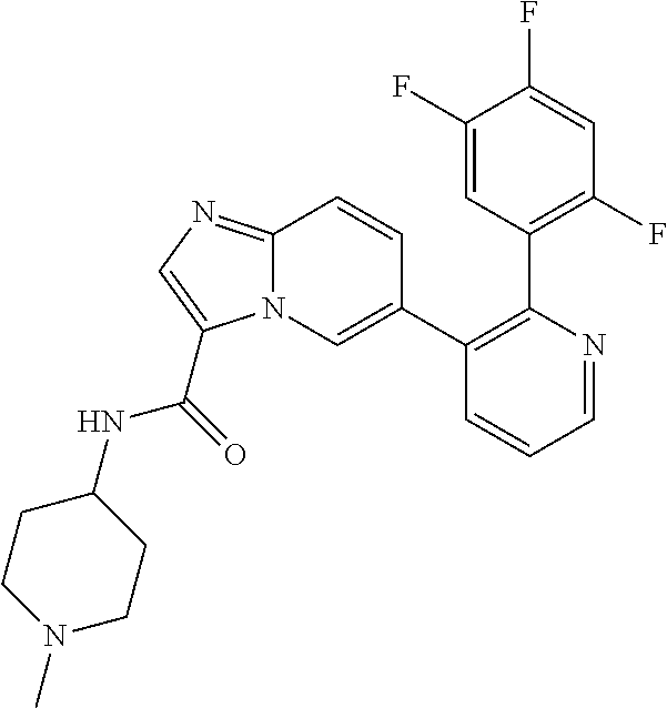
C1=NC(C2=C(F)C=C(F)C(F)=C2)=C(C2=CN3C(=NC=C3C(=O)NC3CCN(C)CC3)C=C2)C=C1
